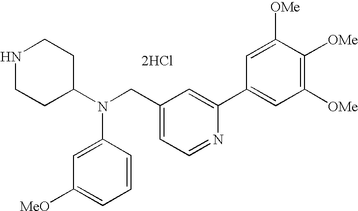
N1CCC(N(CC2=CC=NC(C3=CC([OMe])=C([OMe])C([OMe])=C3)=C2)C2=CC([MeO])=CC=C2)CC1.[2HCl]
